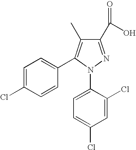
C1=C(Cl)C(N2N=C(C(O)=O)C(C)=C2C2=CC=C(Cl)C=C2)=CC=C1Cl
